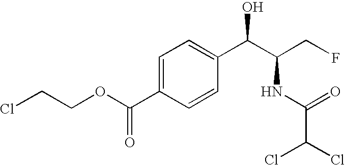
C1=C(C(OCCCl)=O)C=CC(C(C(CF)NC(=O)C(Cl)Cl)O)=C1
